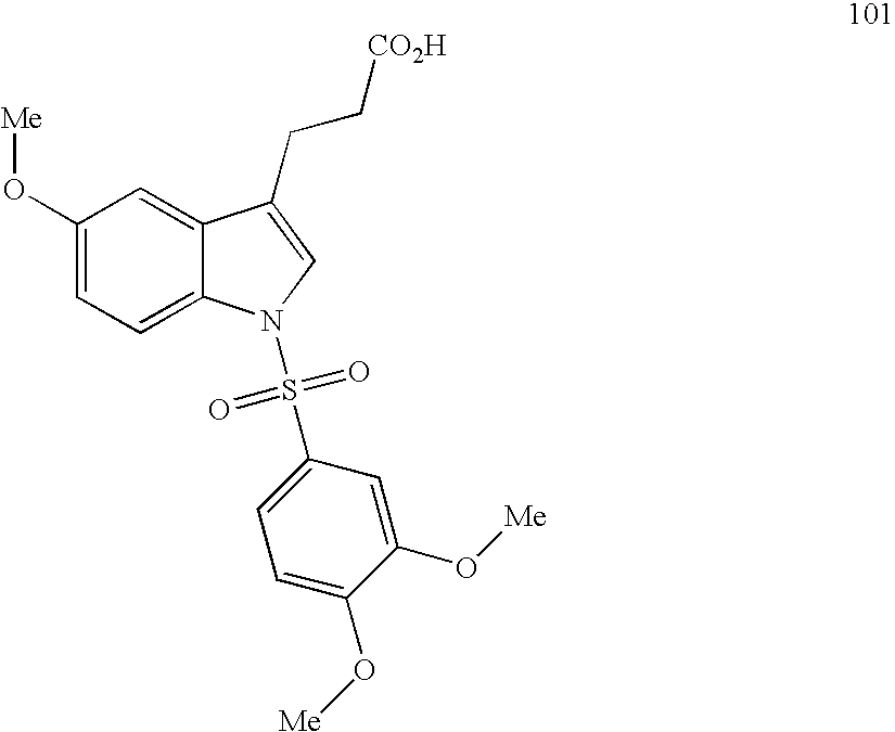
C1(O[Me])=CC=C2C(=C1)C(CC[CO2H])=CN2S(C1=CC=C(O[Me])C(O[Me])=C1)(=O)=O
